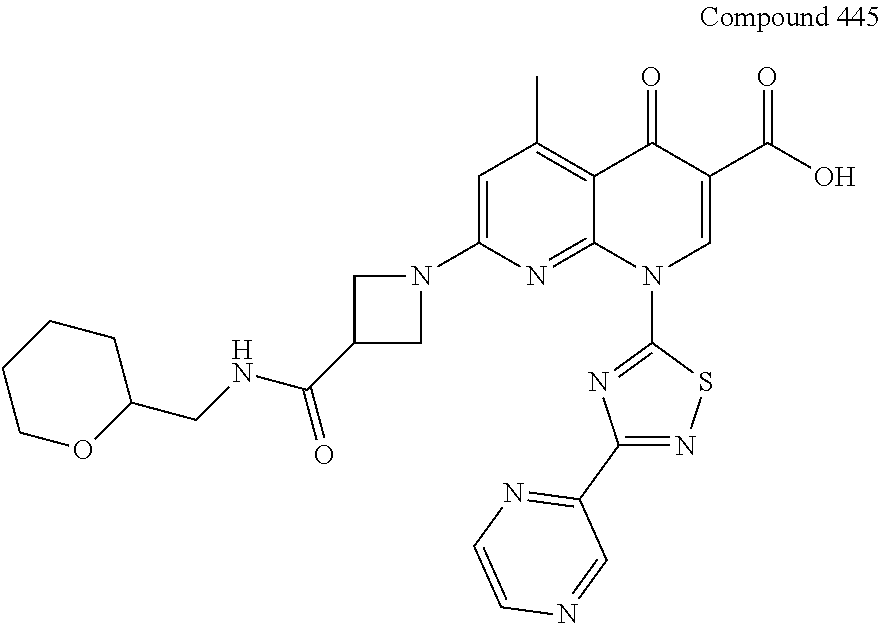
C1=C(N2CC(C(NCC3CCCCO3)=O)C2)N=C2C(=C1C)C(=O)C(C(O)=O)=CN2C1=NC(C2=NC=CN=C2)=NS1
